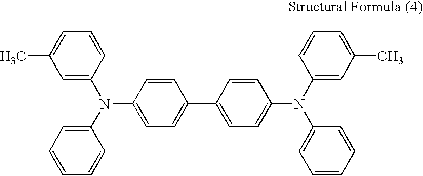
C1=C(N(C2=CC=CC=C2)C2=CC=C(C3=CC=C(N(C4=CC(C)=CC=C4)C4=CC=CC=C4)C=C3)C=C2)C=CC=C1C
